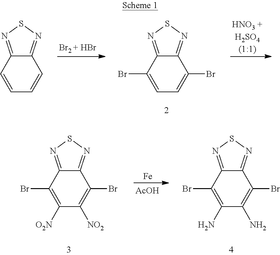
C12=NSN=C1C=CC=C2.[Br2 + HBr].C12=NSN=C1C(Br)=CC=C2Br.[HNO3 +H2SO4(1:1)].C12=NSN=C1C(Br)=C([O2N])C([NO2])=C2Br.[Fe].[AcOH].C12=NSN=C1C(Br)=C(N)C(N)=C2Br
